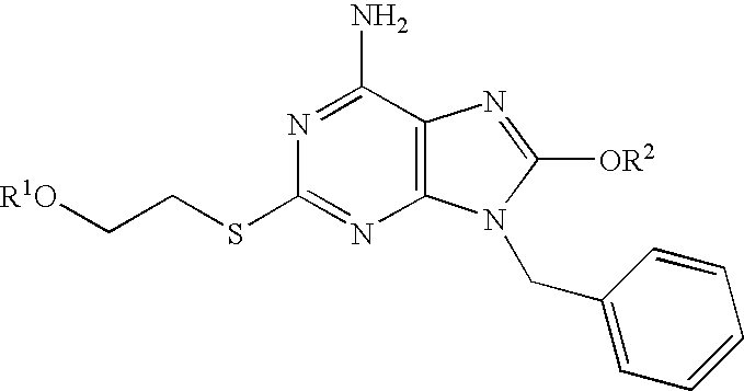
C12=C(C(N)=NC(SCC[R1O])=N1)N=C([OR2])N2CC1=CC=CC=C1
